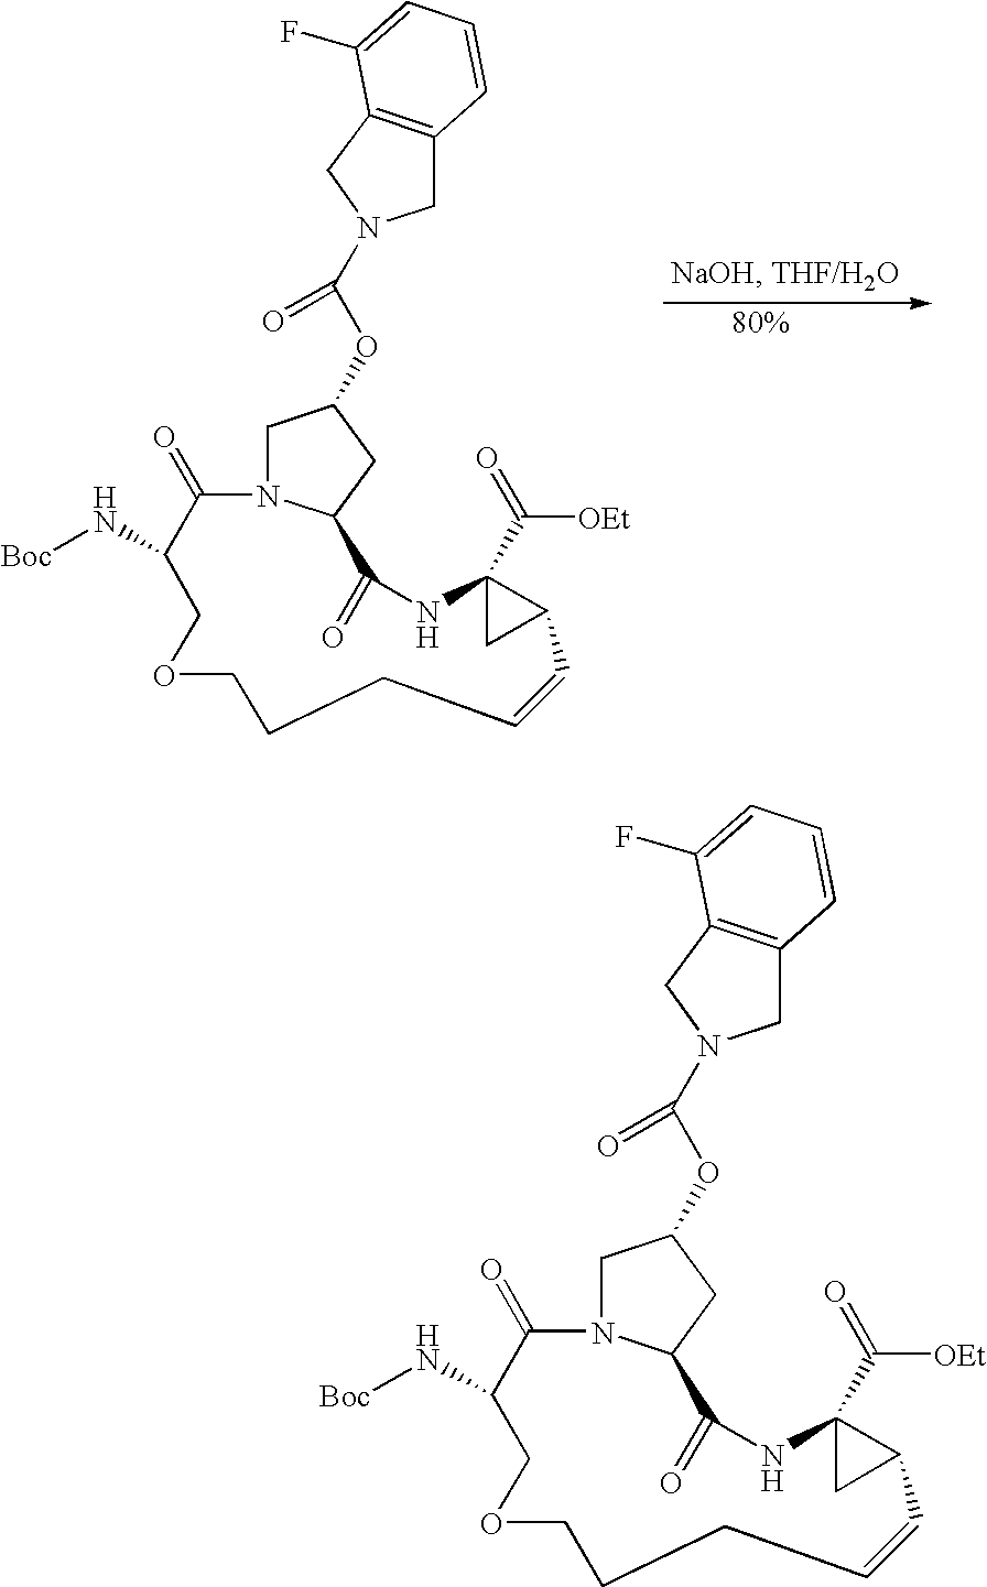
C1N2C(CC1OC(N1CC3=C(C1)C=CC=C3F)=O)C(=O)NC1(C(=O)[OEt])CC1C=CCCCOCC(N[Boc])C2=O.C1N2C(CC1OC(N1CC3=C(C1)C=CC=C3F)=O)C(=O)NC1(C(=O)[OEt])CC1C=CCCCOCC(N[Boc])C2=O
